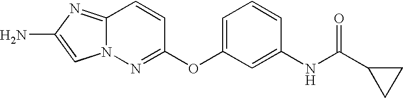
C12=NC(N)=CN1N=C(OC1=CC=CC(NC(=O)C3CC3)=C1)C=C2
